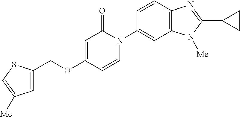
C1(COC2=CC(=O)N(C3=CC4=C(C=C3)N=C(C3CC3)N4[Me])C=C2)=CC([Me])=CS1
